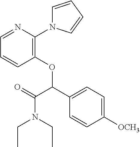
C1=NC(N2C=CC=C2)=C(OC(C2=CC=C([OCH3])C=C2)C(N(CC)CC)=O)C=C1
